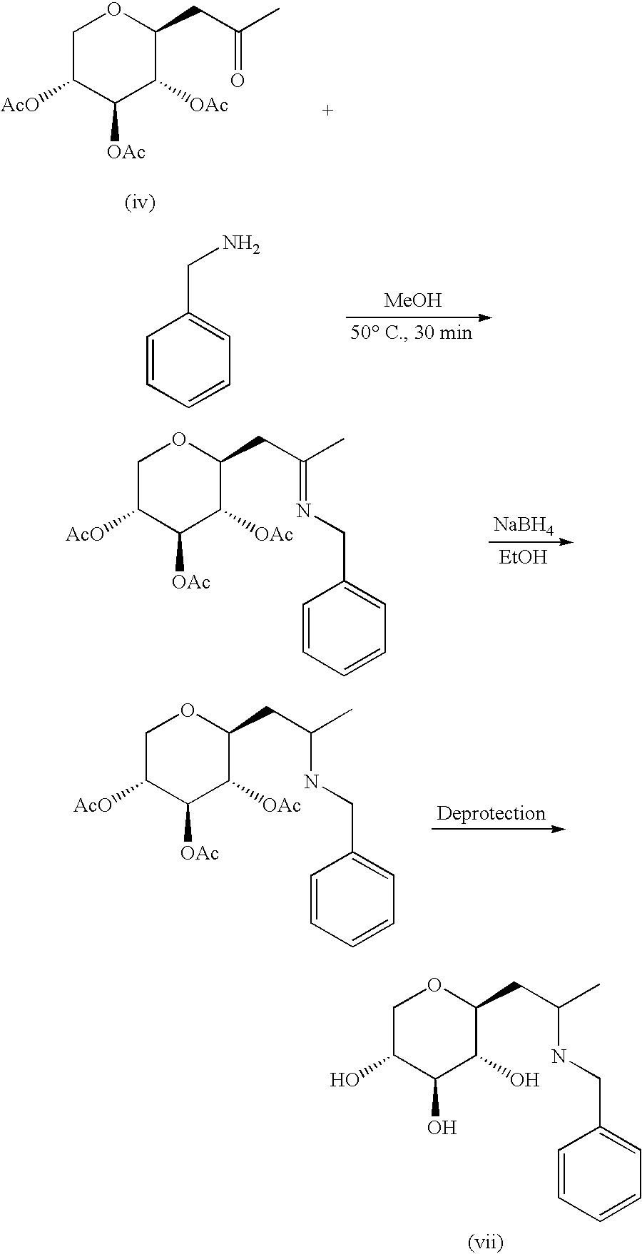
C1([OAc])C([OAc])C(CC(C)=O)OCC1[AcO].[MeOH].C1=CC=C(CN)C=C1.[NaBH4].[EtOH].C1([OAc])C([OAc])C(CC(C)=NCC2=CC=CC=C2)OCC1[AcO].C1([OAc])C([OAc])C(CC(C)NCC2=CC=CC=C2)OCC1[AcO].C1(O)C(O)C(CC(C)NCC2=CC=CC=C2)OCC1O
